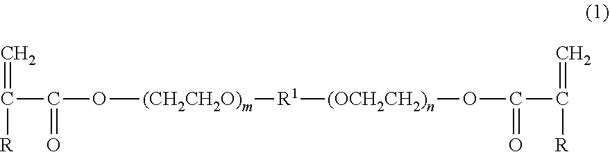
C=C([R])C(=O)O[(CH2CH2O)m][R1][(OCH2CH2)n]OC(=O)C([R])=C
